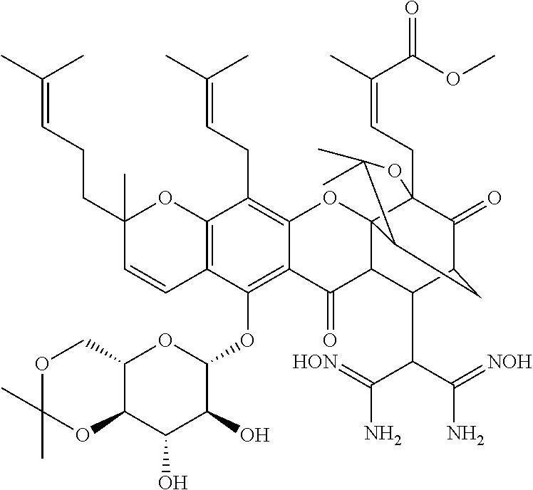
C12=C(C=CC(CCC=C(C)C)(C)O1)C(OC1OC3C(C(O)C1O)OC(C)(C)OC3)=C1C(=C2CC=C(C)C)OC23C4(CC=C(C)C(OC)=O)C(=O)C(C(C(C(N)=[HON])C(N)=[NOH])C2C1=O)CC3C(C)(C)O4
